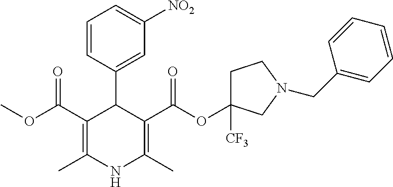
C1=CC(C2C(C(OC)=O)=C(C)NC(C)=C2C(OC2([CF3])CCN(CC3=CC=CC=C3)C2)=O)=CC([NO2])=C1
